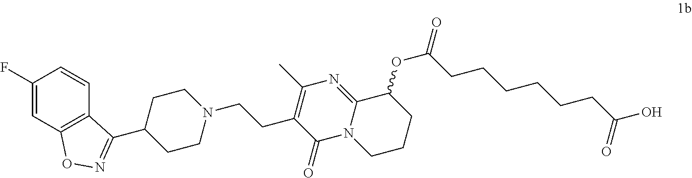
C1(F)=CC2=C(C=C1)C(C1CCN(CCC3=C(C)N=C4N(C3=O)CCCC4OC(=O)CCCCCCC(O)=O)CC1)=NO2
